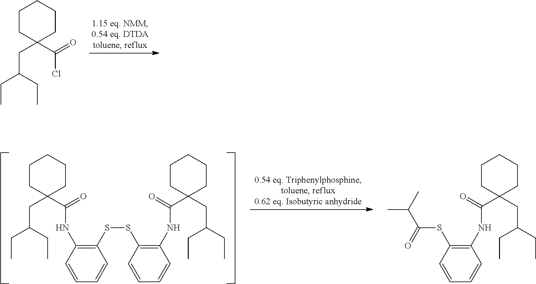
C1CC(CC(CC)CC)(C(Cl)=O)CCC1.C1CC(CC(CC)CC)(C(NC2=C(SSC3=C(NC(C4(CC(CC)CC)CCCCC4)=O)C=CC=C3)C=CC=C2)=O)CCC1.S(C1=C(NC(C2(CC(CC)CC)CCCCC2)=O)C=CC=C1)C(C(C)C)=O
